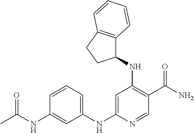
N(C1=C(C(N)=O)C=NC(NC2=CC=CC(NC(=O)C)=C2)=C1)C1C2=C(CC1)C=CC=C2
